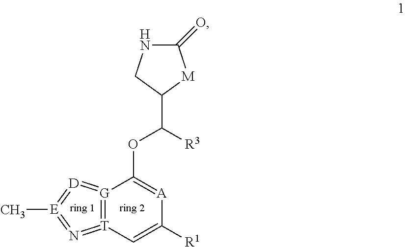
C1(=O)NCC(C(OC2=[A]C([R1])=C[T]3=[G]2=[D]=[E](C)=N=3)[R3])[M]1
